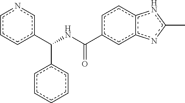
c1ccc(C(NC(c2cc3c(cc2)nc(C)n3)=O)c2ccccc2)cn1
